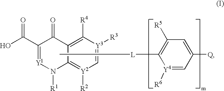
C1(C(O)=O)=[Y1]N([R1])C2=[Y2]([R2])C=[Y3]([R3])C([R4])=C2C1=O.[Y4]1([R6])=CC([Q])=CC([R5])=C1[L]C
